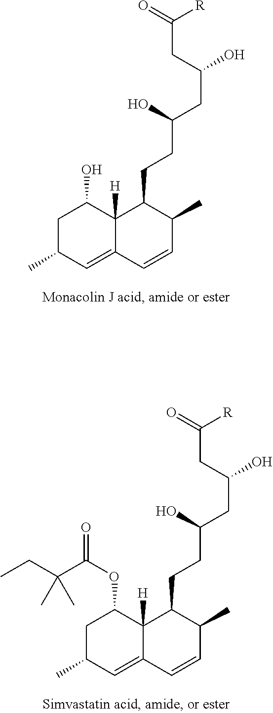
C1C(C)C=C2C([H])(C1O)C(CCC(CC(CC(=O)[R])O)O)C(C)C=C2.C1C(C)C=C2C([H])(C1OC(C(CC)(C)C)=O)C(CCC(CC(CC(=O)[R])O)O)C(C)C=C2
